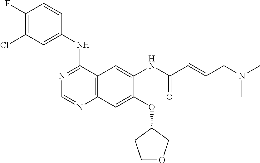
C1(F)=C(Cl)C=C(NC2=NC=NC3=C2C=C(NC(C=CCN(C)C)=O)C(OC2CCOC2)=C3)C=C1
